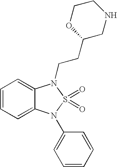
C1=CC=C2C(=C1)N(CCC1CNCCO1)S(=O)(=O)N2C1=CC=CC=C1
